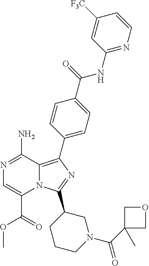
N12C(=C(C3=CC=C(C(NC4=NC=CC([F3C])=C4)=O)C=C3)N=C1C1CCCN(C(C3(C)COC3)=O)C1)C(N)=NC=C2C(=O)OC
